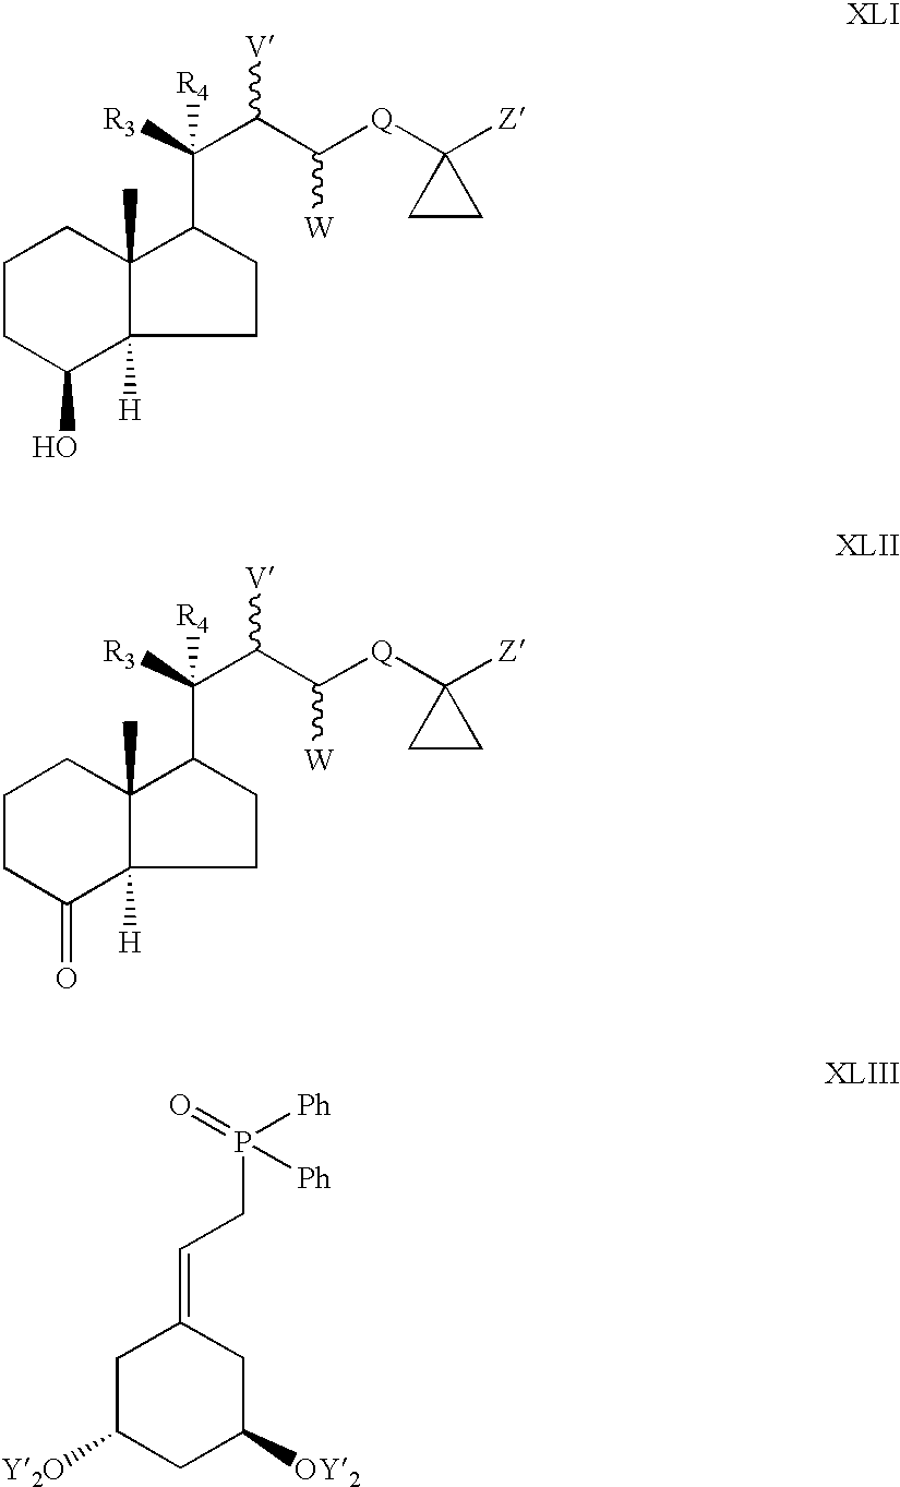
C12([H])C(C)(C(C([R3])(C(C([Q]C3([Z])CC3)[W])[V])[R4])CC1)CCCC2O.C12([H])C(C)(C(C([R3])(C(C([Q]C3([Z])CC3)[W])[V])[R4])CC1)CCCC2=O.C1C([Y2O])CC([OY2])CC1=CCP(=O)([Ph])[Ph]
